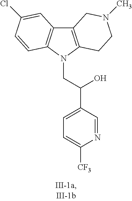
C12=C(N(CC(C3=CC=C([CF3])N=C3)O)C3=C1C=C(Cl)C=C3)CCN(C)C2
